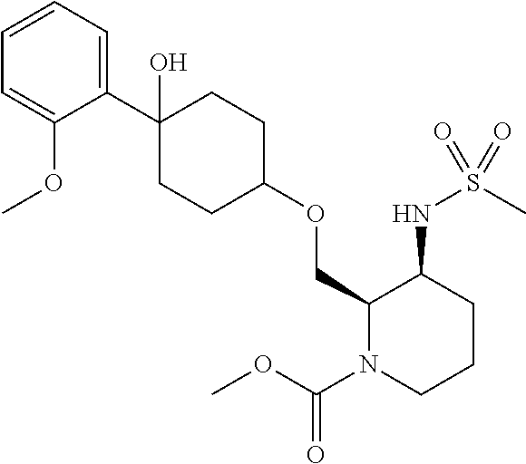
O(CC1N(C(OC)=O)CCCC1NS(C)(=O)=O)C1CCC(C2=CC=CC=C2OC)(O)CC1
